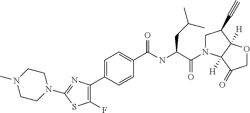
C1(C2=CC=C(C(NC(CC(C)C)C(N3CC(C#C)C4([H])C3([H])C(=O)CO4)=O)=O)C=C2)=C(F)SC(N2CCN(C)CC2)=N1
